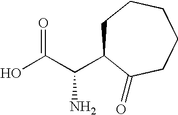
OC(C(N)C1CCCCCC1=O)=O
